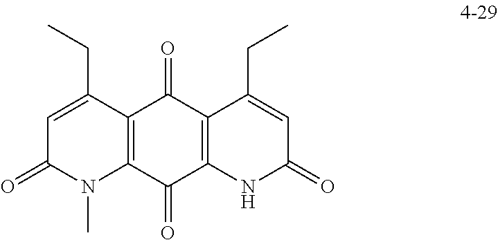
C1=C(CC)C2=C(N(C)C1=O)C(=O)C1=C(C2=O)C(CC)=CC(=O)N1
